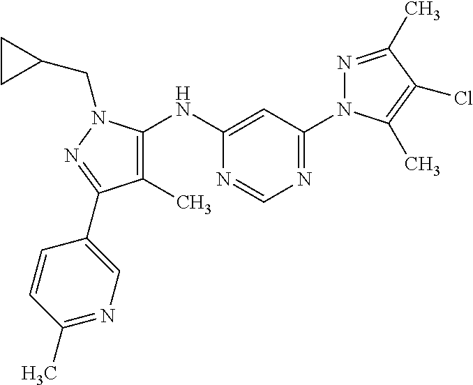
C1=C(NC2=C(C)C(C3=CN=C(C)C=C3)=NN2CC2CC2)N=CN=C1N1N=C(C)C(Cl)=C1C
